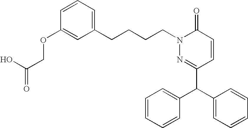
C1(C(C2=CC=CC=C2)C2=CC=CC=C2)=NN(CCCCC2=CC=CC(OCC(=O)O)=C2)C(=O)C=C1
